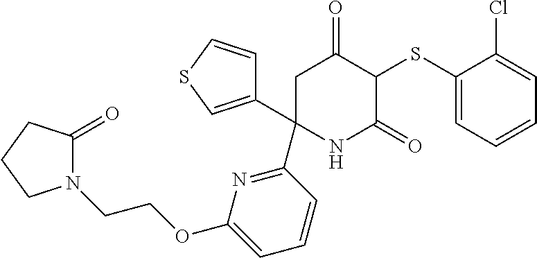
C1(SC2C(=O)CC(C3=CSC=C3)(C3=NC(OCCN4C(=O)CCC4)=CC=C3)NC2=O)=CC=CC=C1Cl
